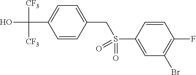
OC(C1=CC=C(CS(C2=CC(Br)=C(F)C=C2)(=O)=O)C=C1)([CF3])[CF3]
